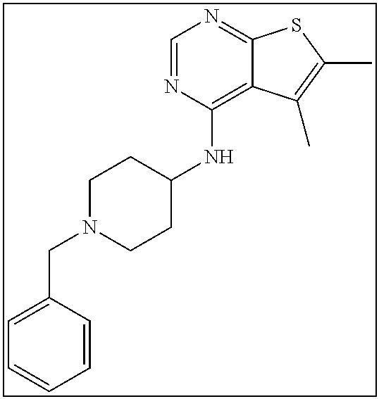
C12=C(NC3CCN(CC4=CC=CC=C4)CC3)N=CN=C1SC(C)=C2C
